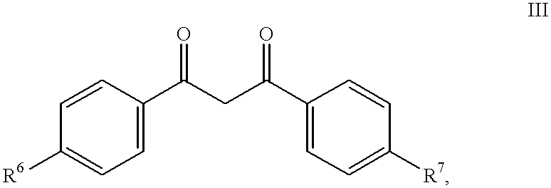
C1=C([R6])C=CC(C(CC(C2=CC=C([R7])C=C2)=O)=O)=C1
